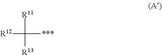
[R12]C([R11])([***])[R13]
